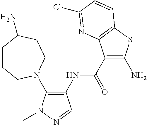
C1(N2CCC(N)CCC2)=C(NC(C2=C(N)SC3=C2N=C(Cl)C=C3)=O)C=NN1C
